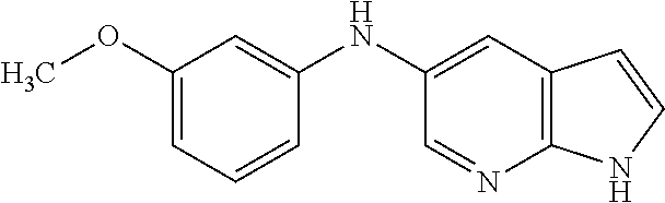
C1(NC2=CC(OC)=CC=C2)=CC2=C(N=C1)NC=C2
